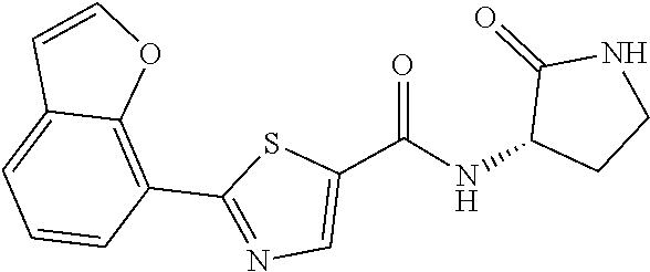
C1=CC(C2=NC=C(C(NC3CCNC3=O)=O)S2)=C2C(=C1)C=CO2
